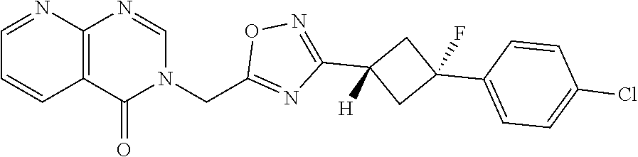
C12=C(C(=O)N(CC3=NC(C4([H])CC(C5=CC=C(Cl)C=C5)(F)C4)=NO3)C=N1)C=CC=N2
